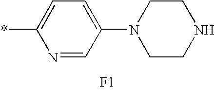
N1=CC(N2CCNCC2)=CC=C1*.[F1]
